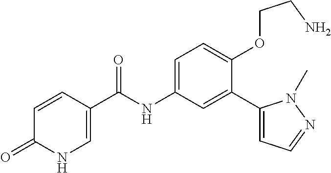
C1=CC(C(=O)NC2=CC=C(OCCN)C(C3=CC=NN3C)=C2)=CNC1=O
